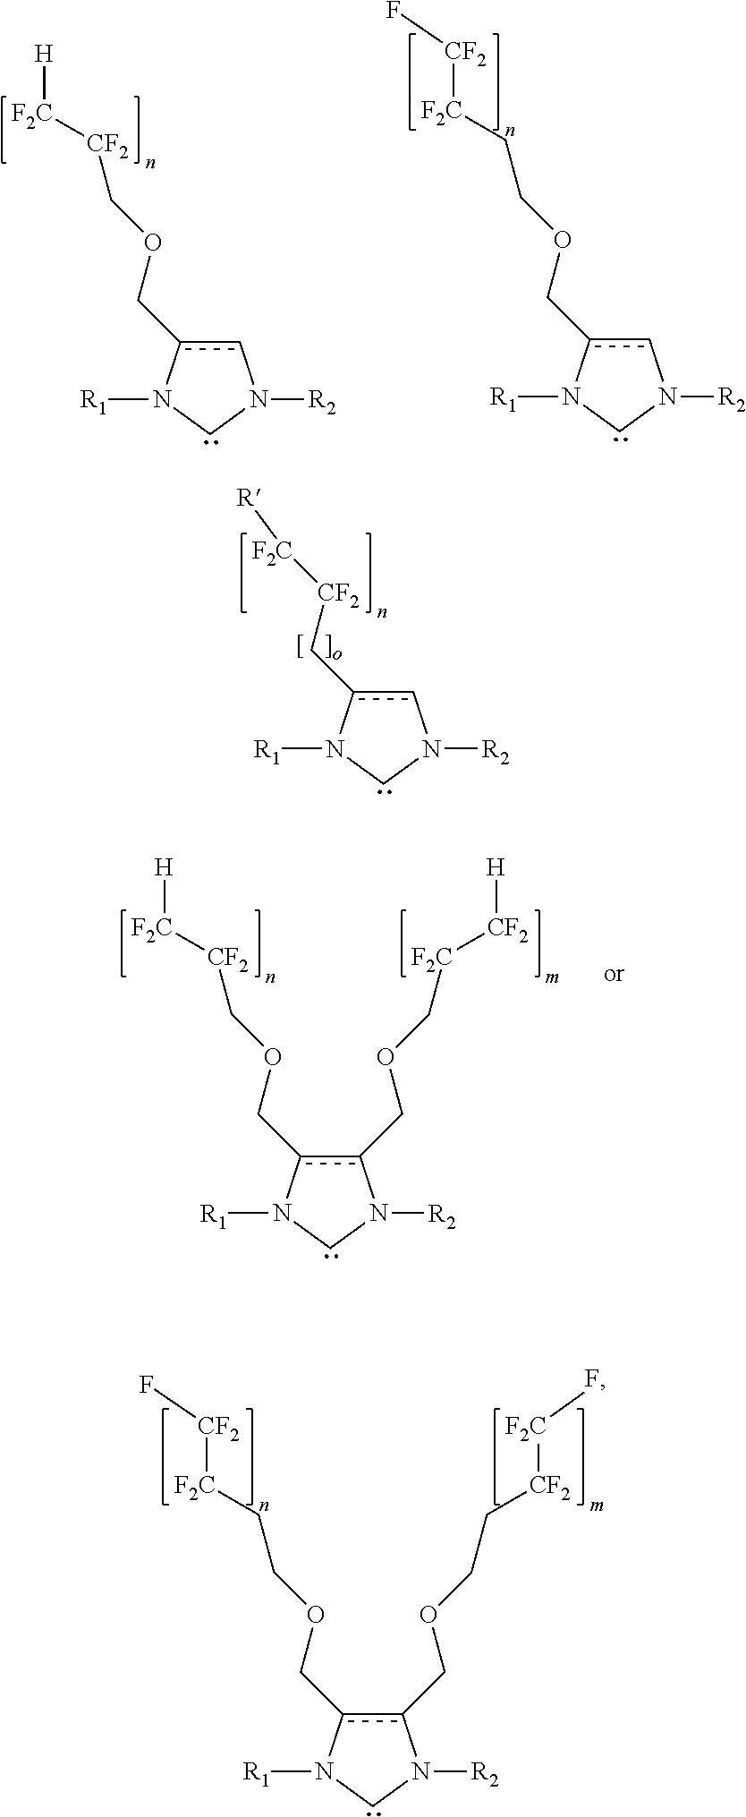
c1c(C[CF2][F2C][R])N([R1])CN1[R2].c1(COCC[F2C][CF2]F)c(COCC[CF2][F2C]F)N([R2])CN1[R1].c1c(COC[CF2][F2C][H])N([R1])CN1[R2].c1c(COCC[F2C][CF2]F)N([R1])CN1[R2].c1(COC[CF2][F2C][H])c(COC[F2C][CF2][H])N([R2])CN1[R1]
